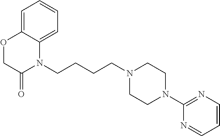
C(CCN1CCN(C2=NC=CC=N2)CC1)CN1C2=CC=CC=C2OCC1=O
